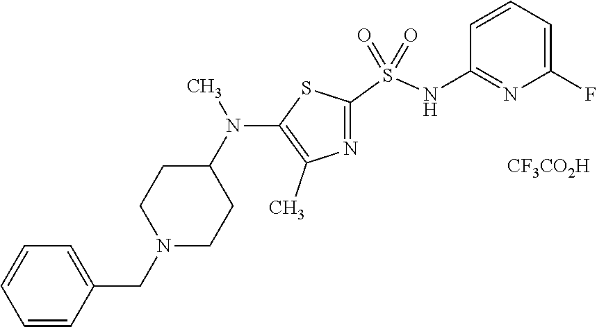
C1=CC=CC(CN2CCC(N(C3=C(C)N=C(S(NC4=NC(F)=CC=C4)(=O)=O)S3)C)CC2)=C1.[CF3CO2H]
